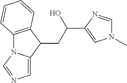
C12=C(C(CC(C3=CN(C)C=N3)O)C3=CN=CN13)C=CC=C2
